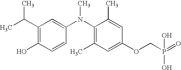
CC(C1=C(O)C=CC(N(C2=C(C)C=C(OCP(=O)(O)O)C=C2C)C)=C1)C
